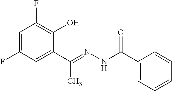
C1=C(F)C=C(C(=NNC(C2=CC=CC=C2)=O)C)C(O)=C1F
